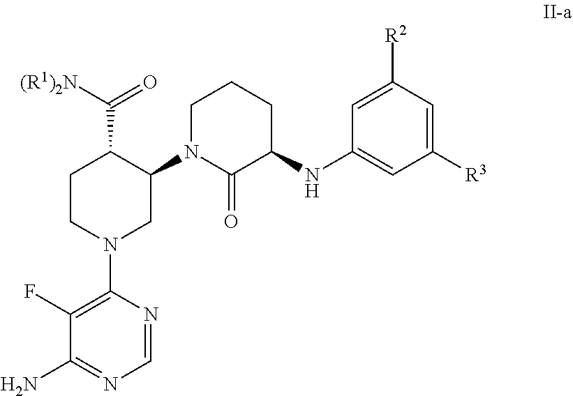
C1(F)=C(N2CC(N3CCCC(NC4=CC([R3])=CC([R2])=C4)C3=O)C(C([(R1)2N])=O)CC2)N=CN=C1N
